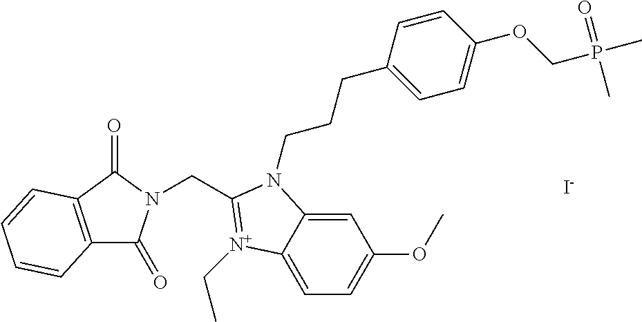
C(C1=[N+](CC)C2=CC=C(OC)C=C2N1CCCC1=CC=C(OCP(C)(=O)C)C=C1)N1C(=O)C2=C(C1=O)C=CC=C2.[I-]
